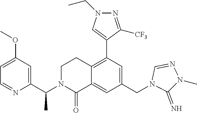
C1=C(OC)C=C(C(N2CCC3=C(C4=CN(CC)N=C4[CF3])C=C(CN4C=NN(C)C4=N)C=C3C2=O)C)N=C1
